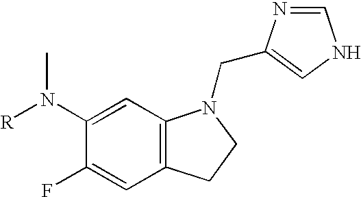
C1(N([R])C)=CC2=C(C=C1F)CCN2CC1=CNC=N1
